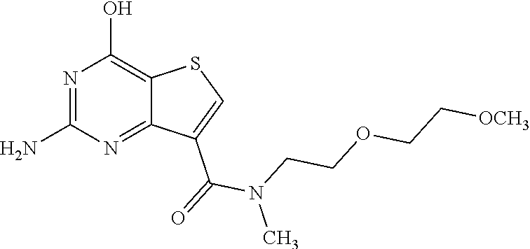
NC1=NC(O)=C2C(=N1)C(C(=O)N(C)CCOCC[OCH3])=CS2
